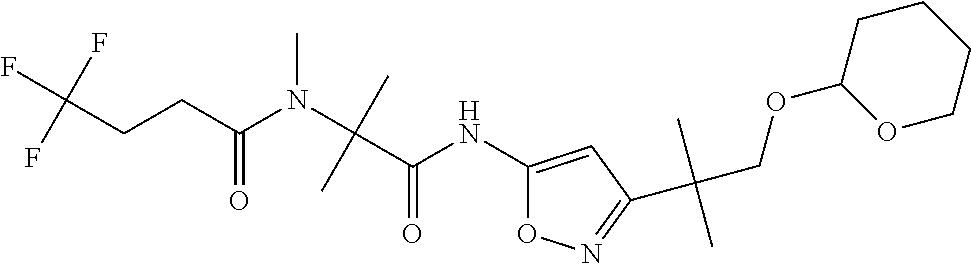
C(CC(N(C(C(NC1=CC(C(COC2OCCCC2)(C)C)=NO1)=O)(C)C)C)=O)C(F)(F)F
